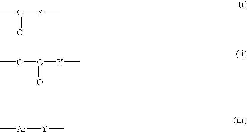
C(C)([Y]C)=O.O(C)C([Y]C)=O.C[Ar][Y]C
